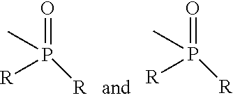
O=P([R])(C)[R].O=P([R])(C)[R]
